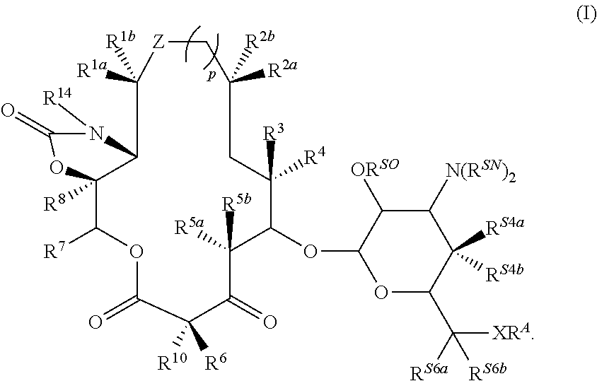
O1C(=O)C([R10])([R6])C(=O)C([R5b])([R5a])C(OC2OC(C([RS6b])([XRA])[RS6a])C([RS4a])([RS4b])C([N(RSN)2])C2[ORSO])C([R3])([R4])CC([R2b])([R2a])C[Z]C([R1a])([R1b])C2C([R8])(C1[R7])OC(=O)N2[R14]
